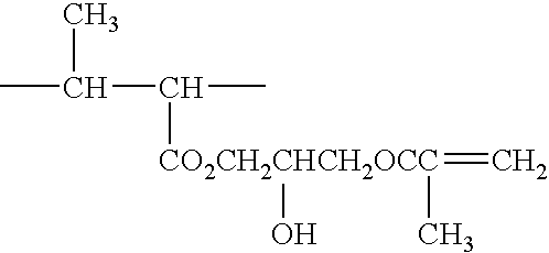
CC(C)C(C)[CO2CH2CHCH2OCC](=C)(C)O
